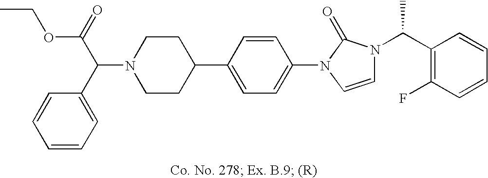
N1(C(C(=O)OCC)C2=CC=CC=C2)CCC(C2=CC=C(N3C=CN(C(C4=C(F)C=CC=C4)C)C3=O)C=C2)CC1
